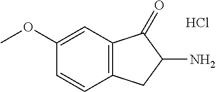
C12=C(C=C(OC)C=C1)C(=O)C(N)C2.Cl
